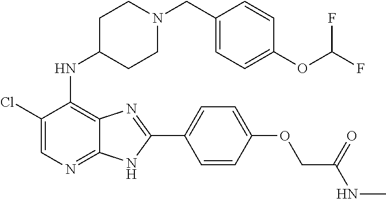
C1(Cl)=CN=C2C(=C1NC1CCN(CC3=CC=C(OC(F)F)C=C3)CC1)N=C(C1=CC=C(OCC(NC)=O)C=C1)N2
